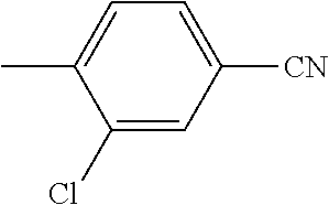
C1=C(C)C(Cl)=CC([CN])=C1
